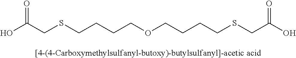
C(CSCCCCOCCCCSCC(=O)O)(=O)O
